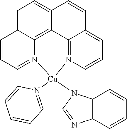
C1=C2C3=C4C(=C1)C=CC1=CC=CN(=C41)[Cu]1(N3=CC=C2)N2=C(C=CC=C2)C2=NC3=C(C=CC=C3)N12
